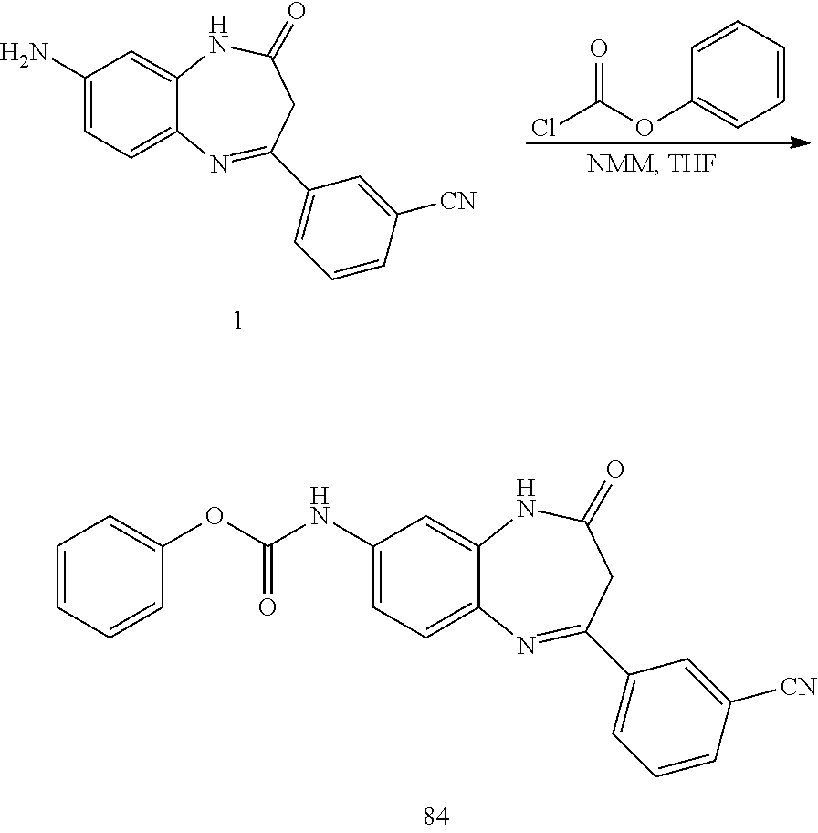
C1(NC(OC2=CC=CC=C2)=O)=CC=C2C(=C1)NC(=O)CC(C1=CC=CC([CN])=C1)=N2.C1(N)=CC=C2C(=C1)NC(=O)CC(C1=CC=CC([CN])=C1)=N2.C1=CC=CC(OC(Cl)=O)=C1
